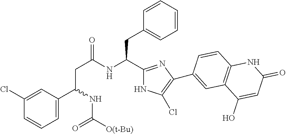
C(NC(CC1=CC=CC=C1)C1=NC(C2=CC3=C(C=C2)NC(=O)C=C3O)=C(Cl)N1)(=O)CC(C1=CC=CC(Cl)=C1)NC([O(t-Bu)])=O
